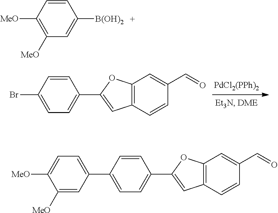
BrC1=CC=C(C2=CC3=C(O2)C=C(C=O)C=C3)C=C1.C1=CC([B(OH)2])=CC([MeO])=C1[MeO].C1=C([MeO])C([MeO])=CC(C2=CC=C(C3=CC4=C(O3)C=C(C=O)C=C4)C=C2)=C1
